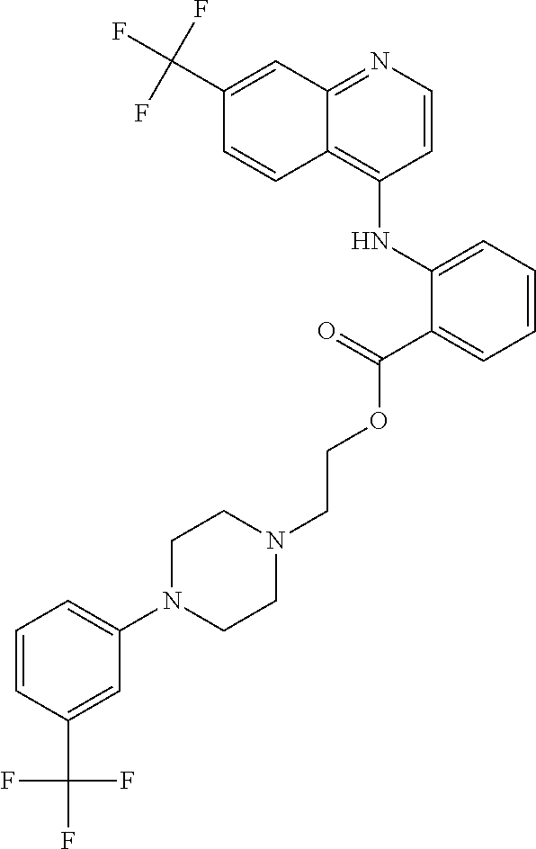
C1=CC(C(F)(F)F)=CC(N2CCN(CCOC(C3=CC=CC=C3NC3=C4C(=NC=C3)C=C(C(F)(F)F)C=C4)=O)CC2)=C1
